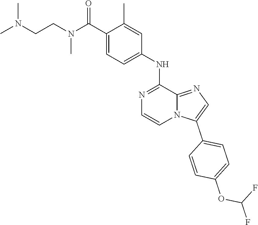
C1=C(NC2=NC=CN3C2=NC=C3C2=CC=C(OC(F)F)C=C2)C=C(C)C(C(N(CCN(C)C)C)=O)=C1
